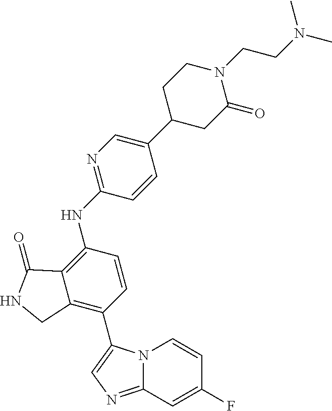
C12=C(C3=CN=C4N3C=CC(F)=C4)C=CC(NC3=NC=C(C4CC(=O)N(CCN(C)C)CC4)C=C3)=C1C(=O)NC2
